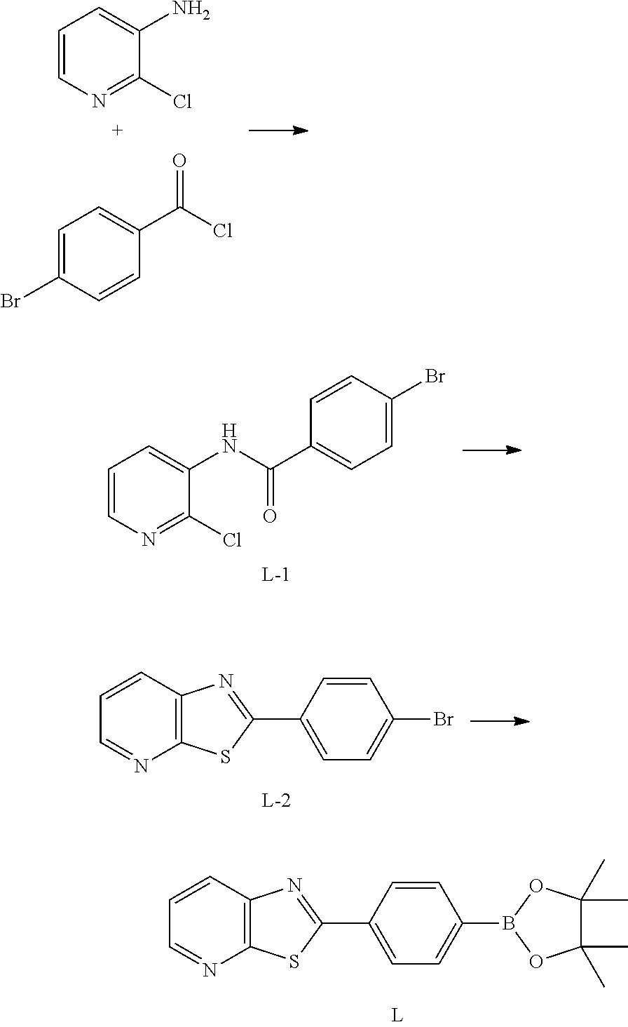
C1=CN=C(Cl)C(N)=C1.C1=C(Br)C=CC(C(Cl)=O)=C1.C1=CN=C(Cl)C(NC(=O)C2=CC=C(Br)C=C2)=C1.C1=CC2=C(N=C1)SC(C1=CC=C(B3OC(C)(C)C(C)(C)O3)C=C1)=N2.C1=CC2=C(N=C1)SC(C1=CC=C(Br)C=C1)=N2
